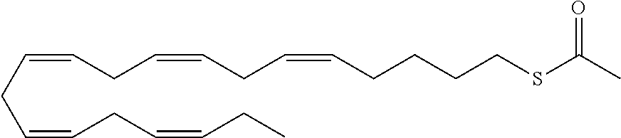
C(=CCC=CCC=CCC)CC=CCC=CCCCCSC(C)=O
